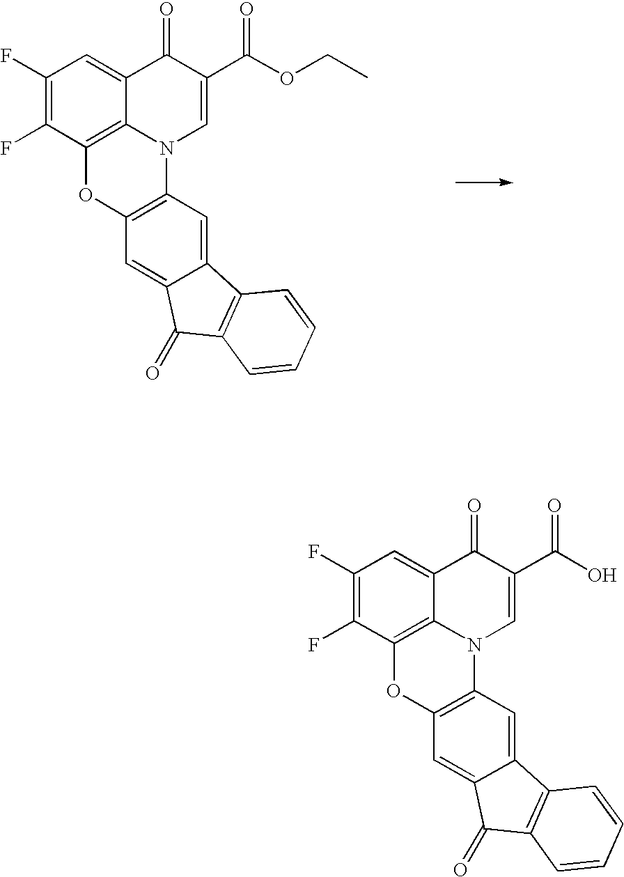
C1(F)=C(F)C2=C3C(=C1)C(=O)C(C(OCC)=O)=CN3C1=C(O2)C=C2C(=C1)C1=C(C2=O)C=CC=C1.C1(F)=C(F)C2=C3C(=C1)C(=O)C(C(O)=O)=CN3C1=C(O2)C=C2C(=C1)C1=C(C2=O)C=CC=C1
